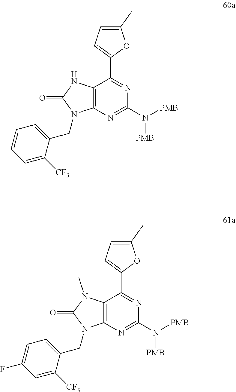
C12=C(N=C(N([PMB])[PMB])N=C1C1=CC=C(C)O1)N(CC1=CC=CC=C1[CF3])C(=O)N2.C12=C(N=C(N([PMB])[PMB])N=C1C1=CC=C(C)O1)N(CC1=CC=C(F)C=C1[CF3])C(=O)N2C
